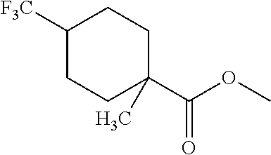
C1([F3C])CCC(C)(C(OC)=O)CC1
